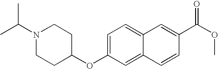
C1(OC2=CC=C3C(=C2)C=CC(C(OC)=O)=C3)CCN(C(C)C)CC1
